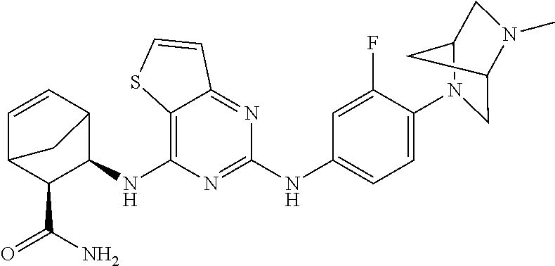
C12=C(NC3C4C=CC(C3C(N)=O)C4)N=C(NC3=CC=C(N4CC5N(C)CC4C5)C(F)=C3)N=C1C=CS2
